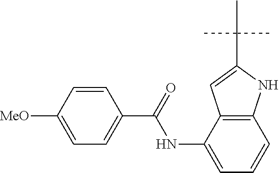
C12=C(C(NC(C3=CC=C([MeO])C=C3)=O)=CC=C1)C=C(C(C)(C)C)N2
